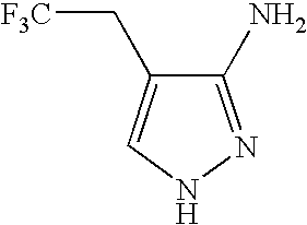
C1(N)=NNC=C1C[F3C]
